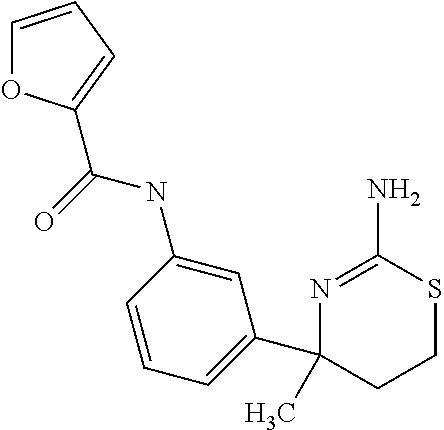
C1=C(NC(=O)C2=CC=CO2)C=CC=C1C1(C)CCSC(N)=N1
